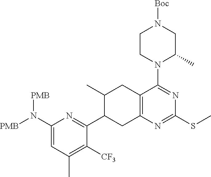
C1(N([PMB])[PMB])=CC(C)=C([CF3])C(C2CC3=C(CC2C)C(N2C(C)CN([Boc])CC2)=NC(SC)=N3)=N1
